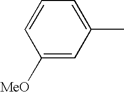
C1([MeO])=CC(C)=CC=C1
